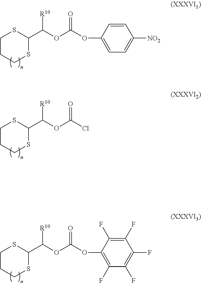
C1=CC(OC(OC(C2SCCCS2)[R10])=O)=CC=C1[NO2].ClC(OC(C1SCCCS1)[R10])=O.C1(F)=C(F)C(OC(OC(C2SCCCS2)[R10])=O)=C(F)C(F)=C1F
